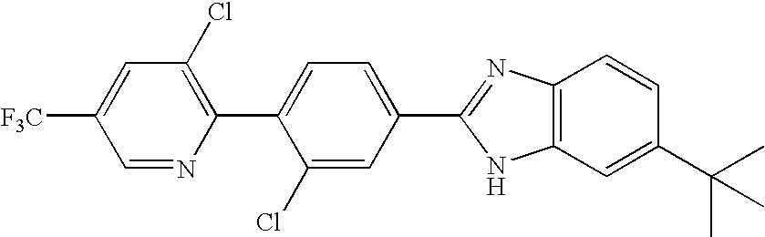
C1(C2=C(Cl)C=C([F3C])C=N2)=CC=C(C2=NC3=C(C=C(C(C)(C)C)C=C3)N2)C=C1Cl
